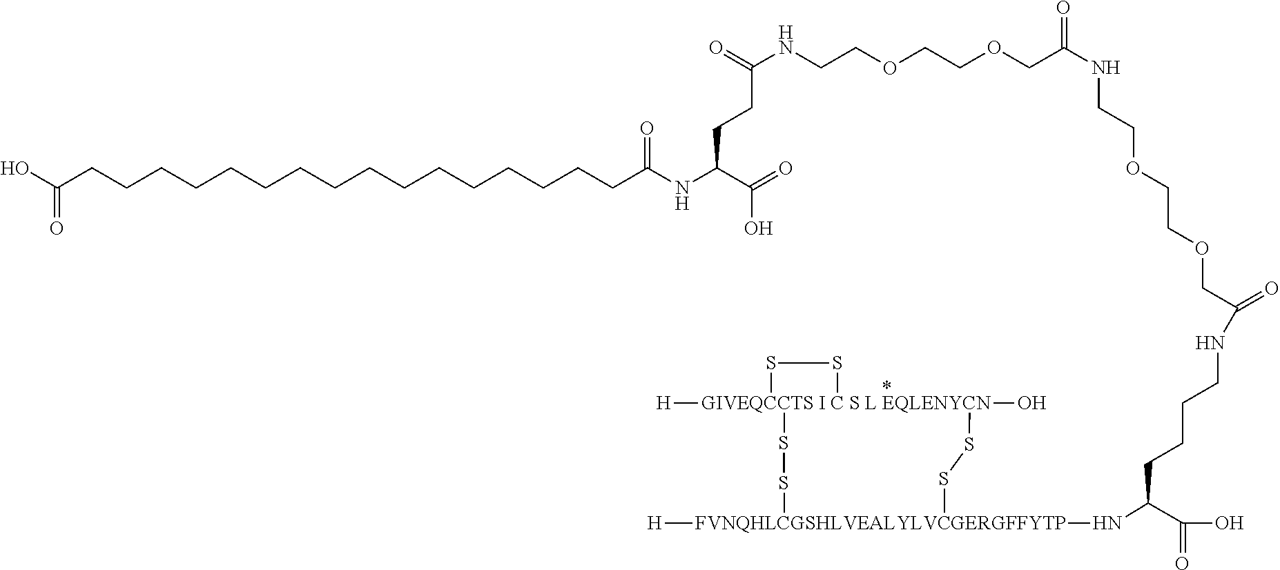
[GIVEQCCTS I C S L EQLENYCN]12([H])(O)(SS[FVNQHLCGSHLVEALYLVCGERGFFYTP]([H])(NC(C(=O)O)CCCCNC(COCCOCCNC(=O)COCCOCCNC(=O)CCC(C(O)=O)NC(=O)CCCCCCCCCCCCCCCCC(O)=O)=O)SS1)SS2
